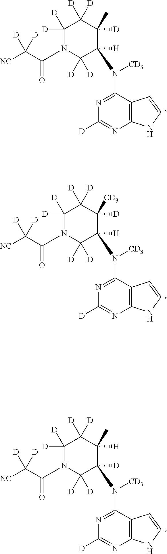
C12=C(C(N([CD3])C3([H])C([D])([D])N(C(C([NC])([D])[D])=O)C([D])([D])C([D])([D])C3([D])C)=NC([D])=N1)C=CN2.C12=C(C(N([CD3])C3([H])C([D])([D])N(C(C([NC])([D])[D])=O)C([D])([D])C([D])([D])C3([D])[CD3])=NC([D])=N1)C=CN2.C12=C(C(N([CD3])C3([D])C([D])([D])N(C(C([NC])([D])[D])=O)C([D])([D])C([D])([D])C3([H])C)=NC([D])=N1)C=CN2
